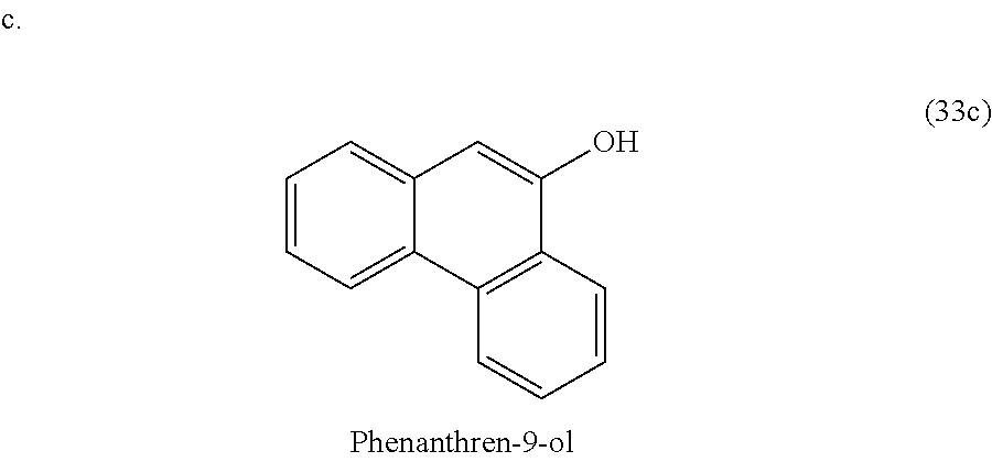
C1=CC=C2C(=C1)C=C(O)C1=C2C=CC=C1
